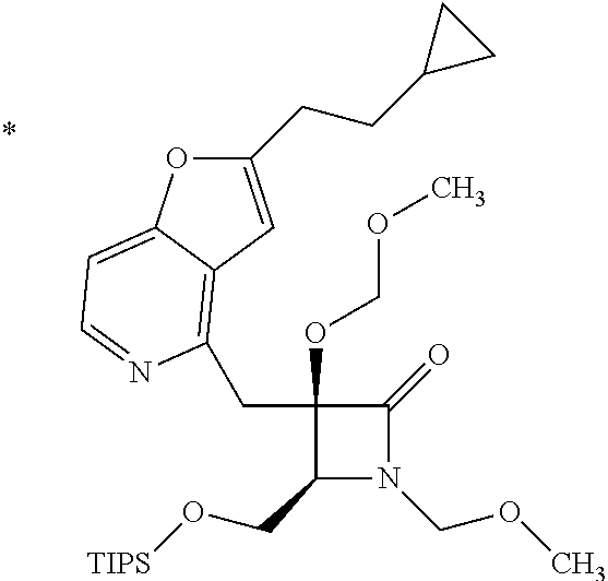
C1(CO[TIPS])N(COC)C(=O)C1(OCOC)CC1=C2C(=CC=N1)OC(CCC1CC1)=C2
